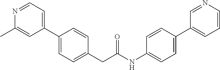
C1(C2=CC=C(CC(NC3=CC=C(C4=CC=CN=C4)C=C3)=O)C=C2)=CC=NC(C)=C1
